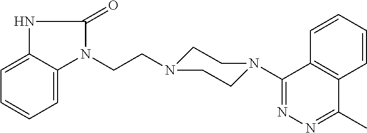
C12=C(C(N3CCN(CCN4C5=CC=CC=C5NC4=O)CC3)=NN=C1C)C=CC=C2
